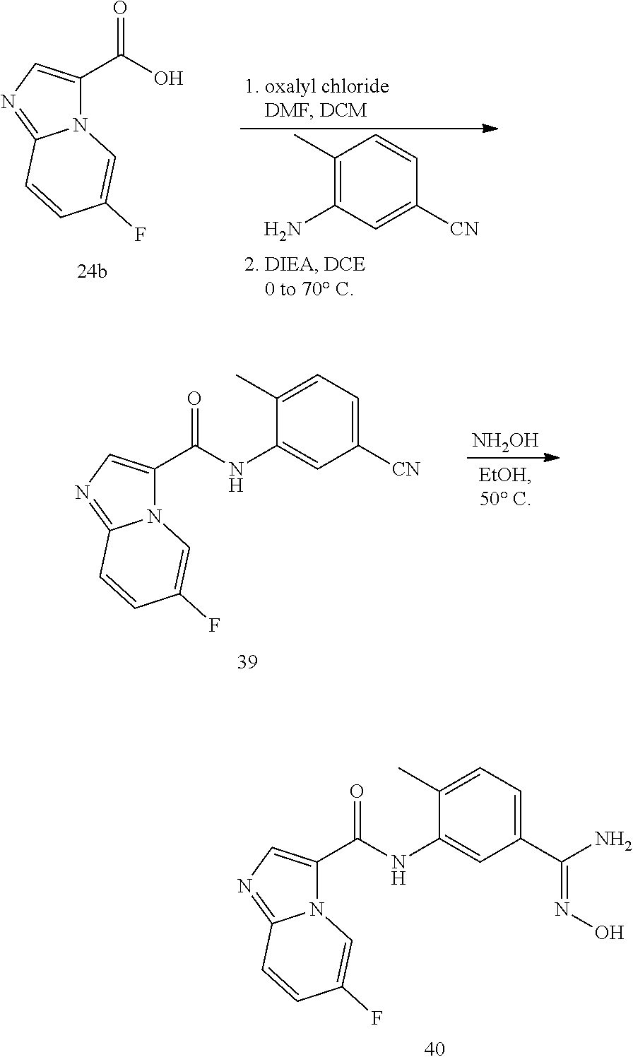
C1(NC(C2=CN=C3N2C=C(F)C=C3)=O)=CC(C(N)=NO)=CC=C1C.C1(C)=C(N)C=C([CN])C=C1.OC(C1=CN=C2N1C=C(F)C=C2)=O.C1(NC(C2=CN=C3N2C=C(F)C=C3)=O)=CC([CN])=CC=C1C.[NH2OH]
